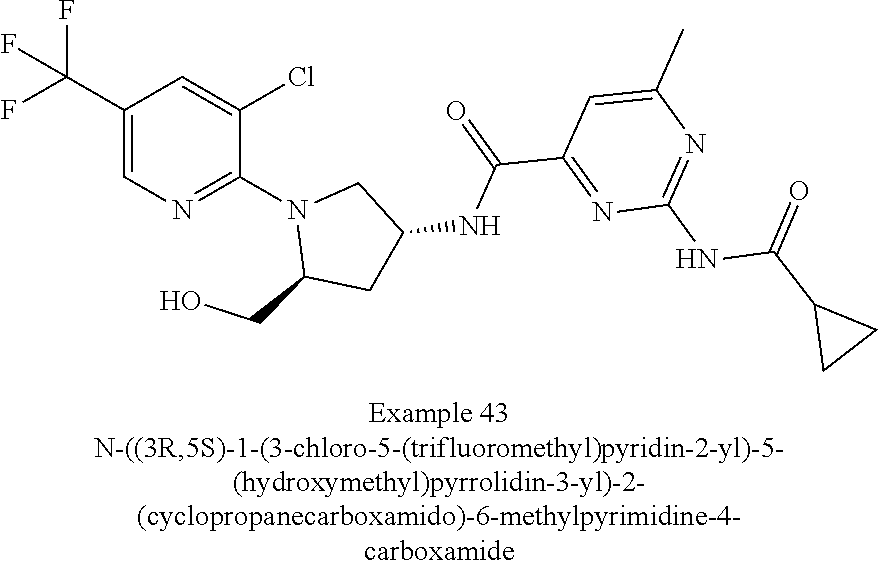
C1(C(F)(F)F)=CN=C(N2C(CO)CC(NC(C3=NC(NC(C4CC4)=O)=NC(C)=C3)=O)C2)C(Cl)=C1
